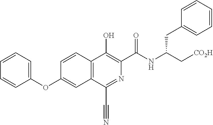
C1=CC2=C(C=C1OC1=CC=CC=C1)C(C#N)=NC(C(NC(C[CO2H])CC1=CC=CC=C1)=O)=C2O
